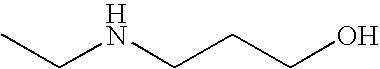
CCNCCCO
